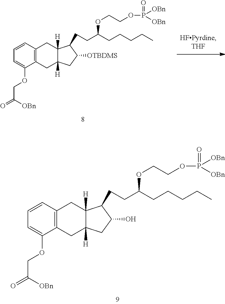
C1=C(OCC(=O)[OBn])C2=C(C=C1)CC1([H])C([H])(C2)CC([OTBDMS])C1CCC(OCCOP([OBn])([OBn])=O)CCCCC.C1=C(OCC(=O)[OBn])C2=C(C=C1)CC1([H])C([H])(C2)CC(O)C1CCC(OCCOP([OBn])([OBn])=O)CCCCC
